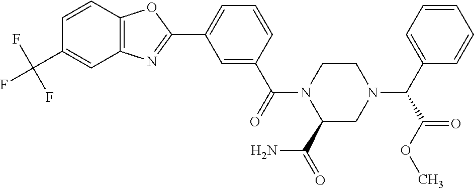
C1=CC2=C(C=C1C(F)(F)F)N=C(C1=CC=CC(C(=O)N3C(C(=O)N)CN(C(C4=CC=CC=C4)C(OC)=O)CC3)=C1)O2
